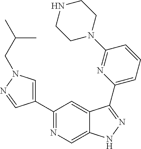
C1(C2=CN(CC(C)C)N=C2)=NC=C2C(=C1)C(C1=CC=CC(N3CCNCC3)=N1)=NN2
